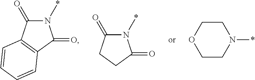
N1(*)C(=O)C2=C(C1=O)C=CC=C2.N1(*)C(=O)CCC1=O.C1CN(*)CCO1
